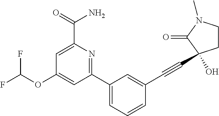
C1(OC(F)F)=CC(C2=CC=CC(C#CC3(O)CCN(C)C3=O)=C2)=NC(C(N)=O)=C1
